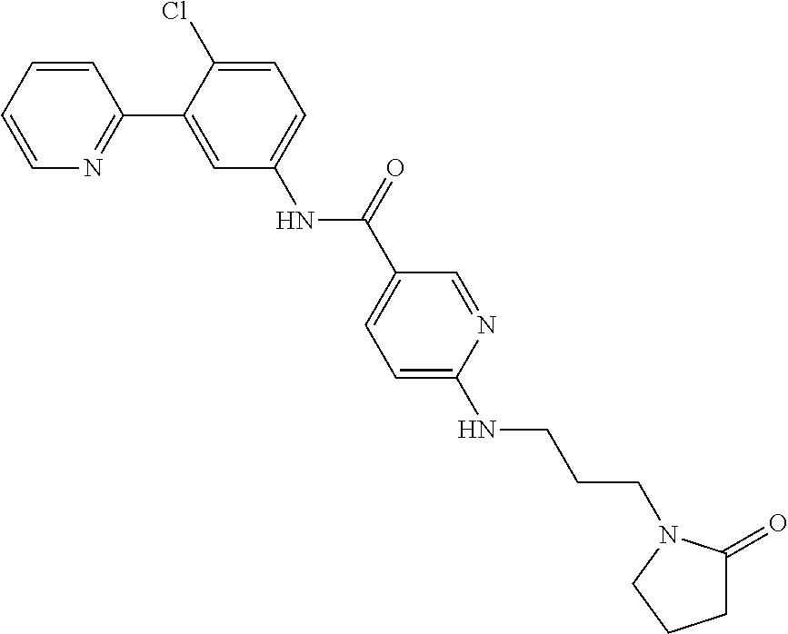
C1=CN=C(C2=CC(NC(C3=CC=C(NCCCN4C(=O)CCC4)N=C3)=O)=CC=C2Cl)C=C1
